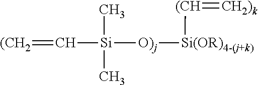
C(=[(CH2])[Si]([O)j][Si(OR)4-(j+k)][(CH]=[CH2)k])(C)C
